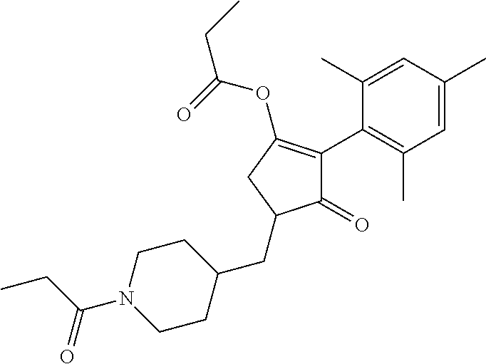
C1(=O)C(C2=C(C)C=C(C)C=C2C)=C(OC(=O)CC)CC1CC1CCN(C(CC)=O)CC1
